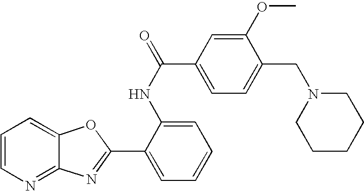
C12=NC=CC=C1OC(C1=CC=CC=C1NC(=O)C1=CC=C(CN3CCCCC3)C(OC)=C1)=N2
